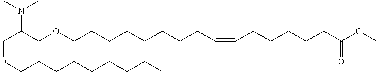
C(OCCCCCCCCC)C(COCCCCCCCCC=CCCCCCC(OC)=O)N(C)C
